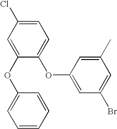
C1(Cl)=CC=C(OC2=CC(Br)=CC(C)=C2)C(OC2=CC=CC=C2)=C1
